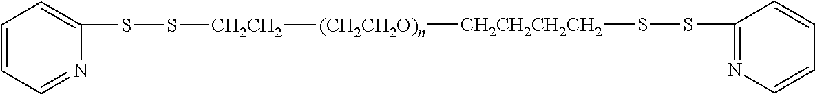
S(SC1=NC=CC=C1)[CH2CH2CH2CH2][(CH2CH2O)n][CH2CH2]SSC1=CC=CC=N1
